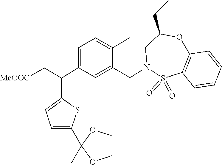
S1(=O)(=O)C2=C(C=CC=C2)OC(CC)CN1CC1=CC(C(C2=CC=C(C3(C)OCCO3)S2)C[MeOOC])=CC=C1C
